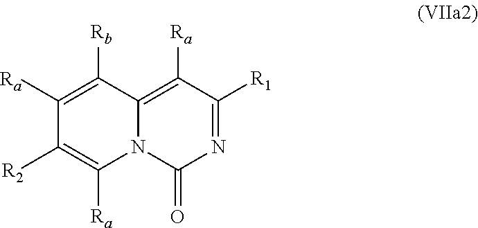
N1=C([R1])C([Ra])=C2N(C1=O)C([Ra])=C([R2])C([Ra])=C2[Rb]
